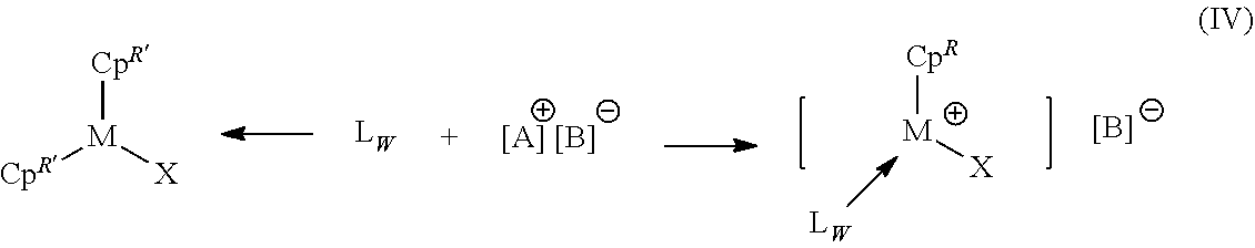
[CpR][M][X].[B-].[CpR][M]([X])[CpR]
